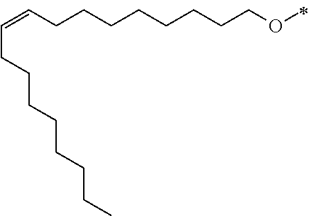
C(CCOC)CCCCCC=CCCCCCCCC
